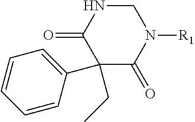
C1NC(=O)C(CC)(C2=CC=CC=C2)C(=O)N1[R1]
